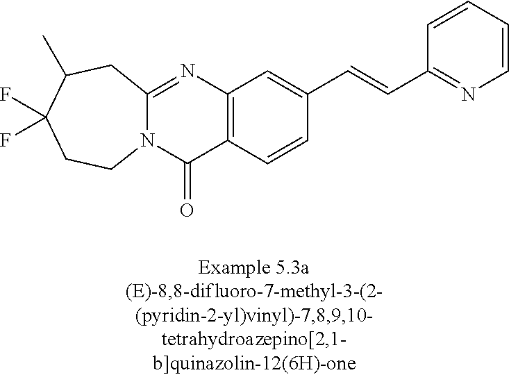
N12C(=NC3=C(C1=O)C=CC(C=CC1=NC=CC=C1)=C3)CC(C)C(F)(F)CC2
